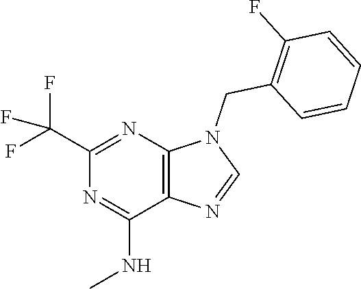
C12=C(N=C(C(F)(F)F)N=C1NC)N(CC1=C(F)C=CC=C1)C=N2
